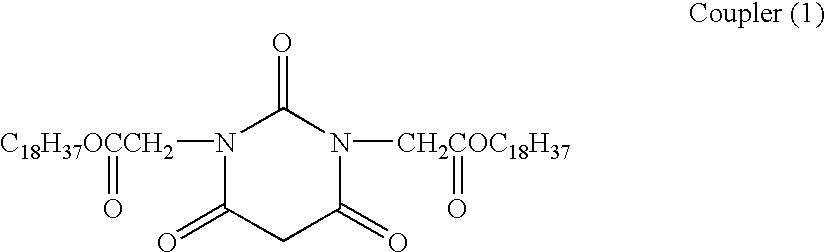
N1([C18H37OCCH2]=O)C(=O)CC(=O)N([CH2COC18H37]=O)C1=O
